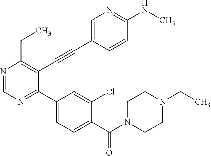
N1=CN=C(C2=CC=C(C(N3CCN(CC)CC3)=O)C(Cl)=C2)C(C#CC2=CN=C(NC)C=C2)=C1CC
